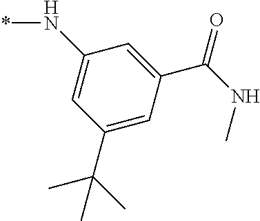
C1(N*)=CC(C(C)(C)C)=CC(C(=O)NC)=C1
